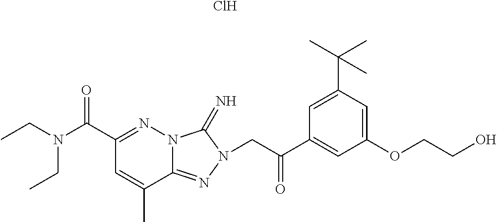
N12C(=NN(CC(C3=CC(OCCO)=CC(C(C)(C)C)=C3)=O)C1=N)C(C)=CC(C(N(CC)CC)=O)=N2.Cl
